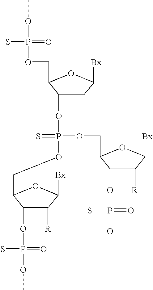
COP(=O)(S)OCC1C(OP(OCC2C(OP(=O)(S)OC)C([R])C([Bx])O2)(=S)OCC2C(OP(=O)(S)OC)C([R])C([Bx])O2)CC([Bx])O1
